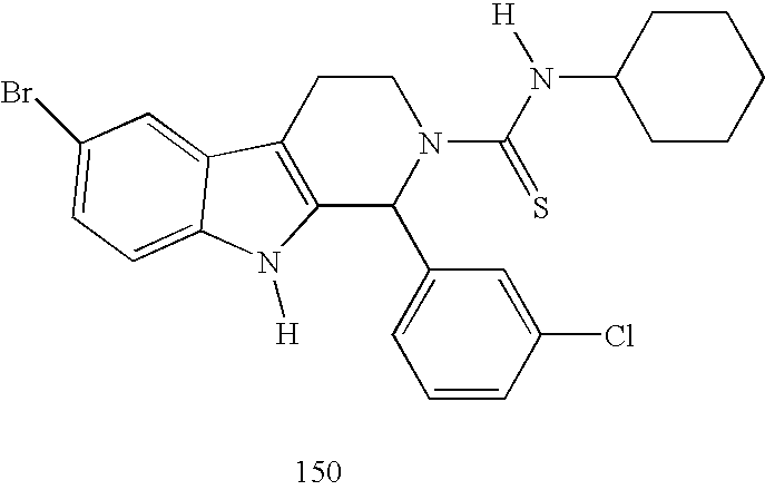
C12=C(CCN(C(=S)N([H])C3CCCCC3)C1C1=CC=CC(Cl)=C1)C1=CC(Br)=CC=C1N2[H]
